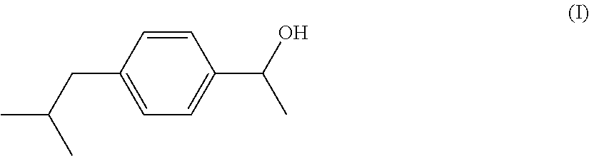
C1(CC(C)C)=CC=C(C(O)C)C=C1
